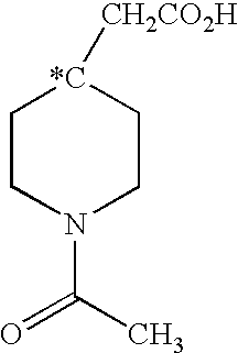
C1CN(C(=O)C)CC[*C]1[CH2CO2H]
